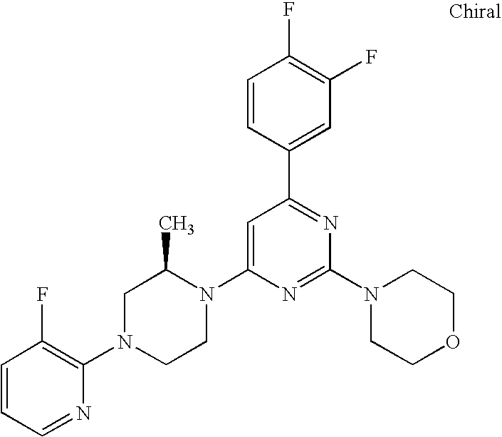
C1=CC=NC(N2CCN(C3=CC(C4=CC(F)=C(F)C=C4)=NC(N4CCOCC4)=N3)C(C)C2)=C1F
